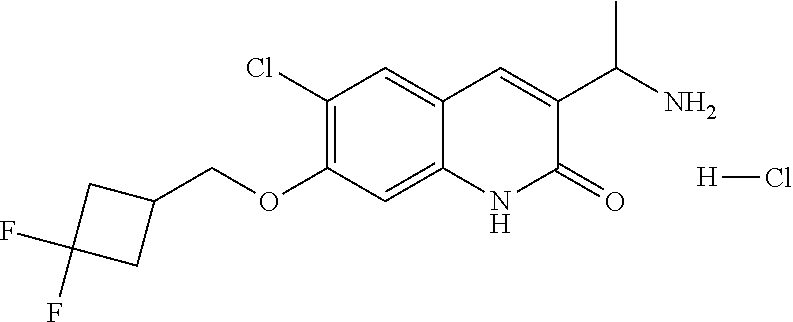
C1(Cl)=C(OCC2CC(F)(F)C2)C=C2C(=C1)C=C(C(N)C)C(=O)N2.[H]Cl
